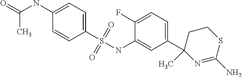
C1(C2(C)N=C(N)SCC2)=CC=C(F)C(NS(C2=CC=C(NC(=O)C)C=C2)(=O)=O)=C1
